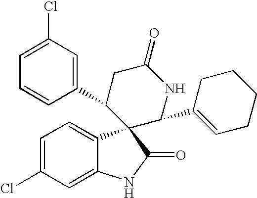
C1(C2CC(=O)NC(C3=CCCCC3)C23C2=CC=C(Cl)C=C2NC3=O)=CC(Cl)=CC=C1
